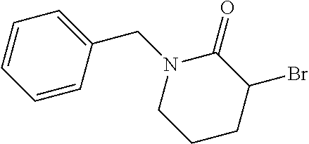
C1=CC=CC(CN2CCCC(Br)C2=O)=C1
